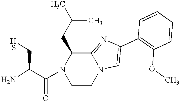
NC(C(N1CCN2C(=NC(C3=C(OC)C=CC=C3)=C2)C1CC(C)C)=O)CS
